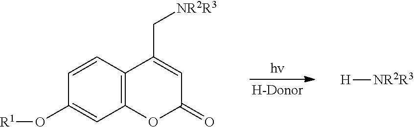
C1=CC2=C(C=C1O[R1])OC(=O)C=C2C[NR2R3].[H][NR2R3]
